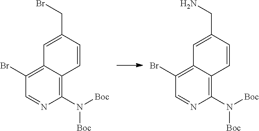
C1(N([Boc])[Boc])=C2C(=C(Br)C=N1)C=C(CBr)C=C2.C1(N([Boc])[Boc])=C2C(=C(Br)C=N1)C=C(CN)C=C2
